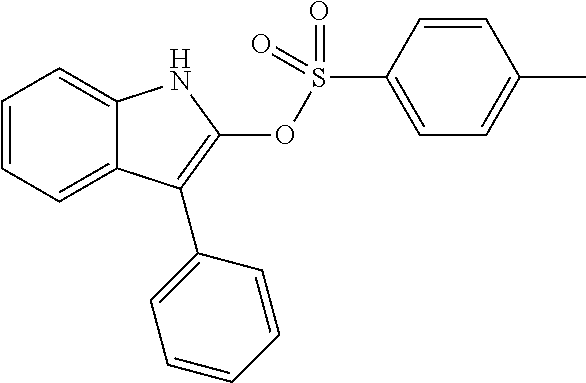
C1=CC=C2C(=C1)NC(OS(=O)(C1=CC=C(C)C=C1)=O)=C2C1=CC=CC=C1
